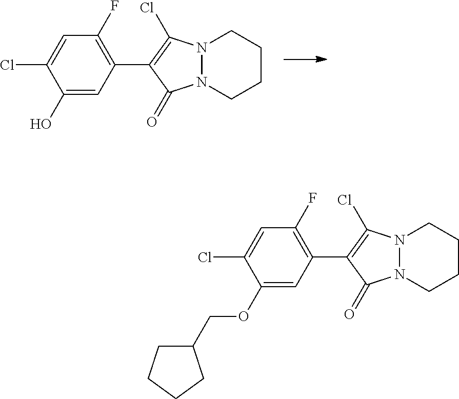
C1(O)=CC(C2=C(Cl)N3N(C2=O)CCCC3)=C(F)C=C1Cl.C1(OCC2CCCC2)=CC(C2=C(Cl)N3N(C2=O)CCCC3)=C(F)C=C1Cl
